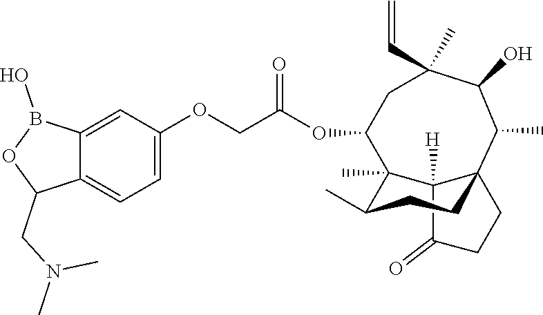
C12([H])C(=O)CCC13CCC(C)C2(C)C(OC(COC1=CC=C2C(=C1)B(O)OC2CN(C)C)=O)CC(C=C)(C)C(O)C3C
